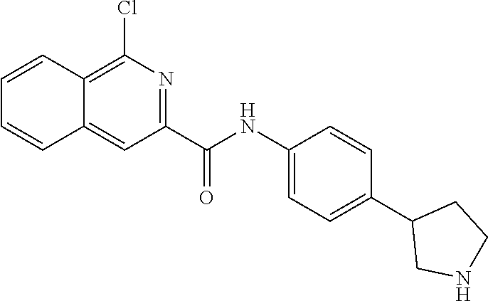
C1(NC(C2=NC(Cl)=C3C(=C2)C=CC=C3)=O)=CC=C(C2CNCC2)C=C1
